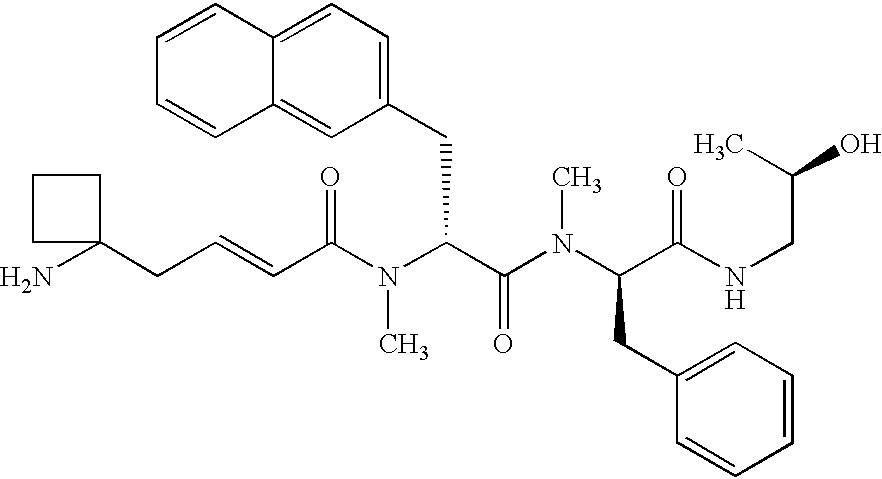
C(C(N(C(C(=O)N(C)C(CC1=CC=CC=C1)C(=O)NCC(C)O)CC1=CC=C2C(=C1)C=CC=C2)C)=O)=CCC1(N)CCC1
